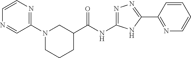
C1(C(NC2=NN=C(C3=NC=CC=C3)N2)=O)CCCN(C2=NC=CN=C2)C1
